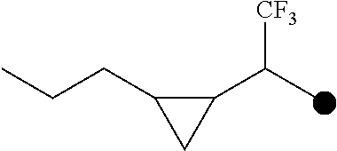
C1(C(C)[CF3])C(CCC)C1
